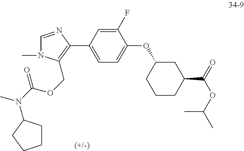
C1(OC2=CC=C(C3=C(COC(N(C)C4CCCC4)=O)N(C)C=N3)C=C2F)CCCC(C(OC(C)C)=O)C1
